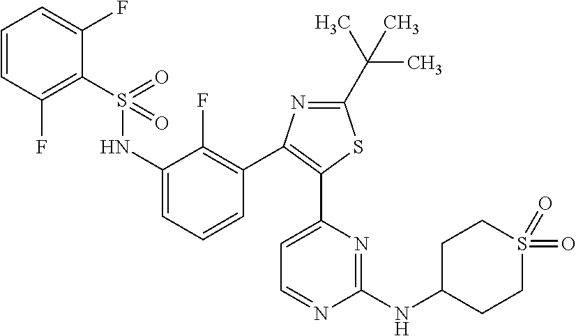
C1C(NC2=NC(C3=C(C4=C(F)C(NS(=O)(=O)C5=C(F)C=CC=C5F)=CC=C4)N=C(C(C)(C)C)S3)=CC=N2)CCS(=O)(=O)C1
